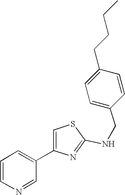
N(C1=NC(C2=CC=CN=C2)=CS1)CC1=CC=C(CCCC)C=C1
